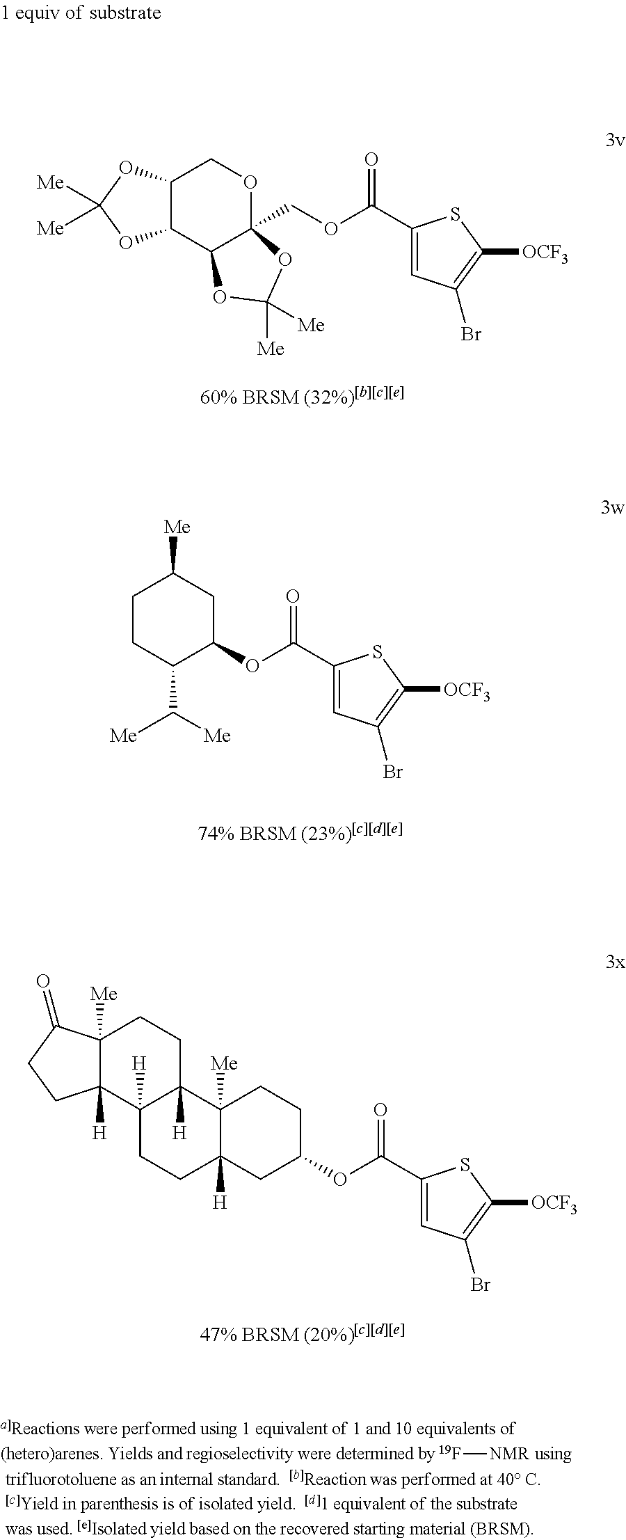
C12C(C3C(COC(C4=CC(Br)=C([OCF3])S4)=O)(OC1)OC([Me])([Me])O3)OC([Me])([Me])O2.C1CC(C([Me])[Me])C(OC(=O)C2=CC(Br)=C([OCF3])S2)CC1[Me].C1C(OC(=O)C2=CC(Br)=C([OCF3])S2)CC2([H])C([Me])(C1)C1([H])C([H])(CC2)C2([H])C([Me])(CC1)C(=O)CC2.[19F][NMR]
